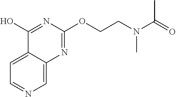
C1=C2C(=CN=C1)N=C(OCCN(C(=O)C)C)N=C2O
